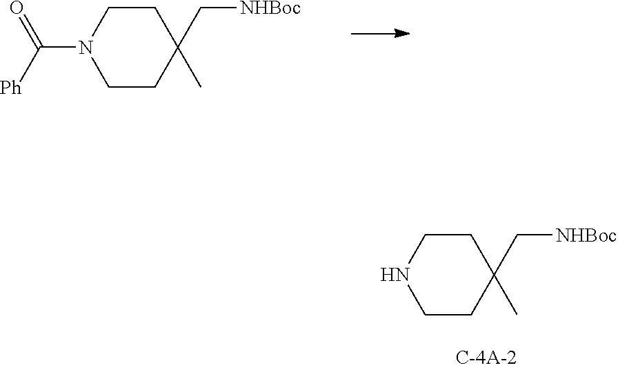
C1CC(C)(C[NHBoc])CCN1C([Ph])=O.C1CC(C[NHBoc])(C)CCN1
